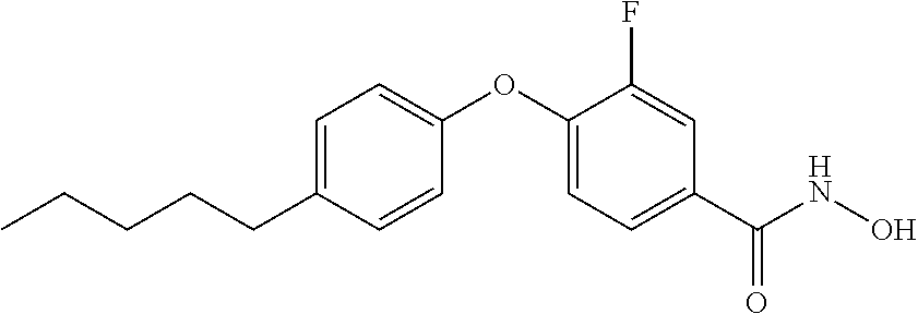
C1=C(CCCCC)C=CC(OC2=CC=C(C(NO)=O)C=C2F)=C1
